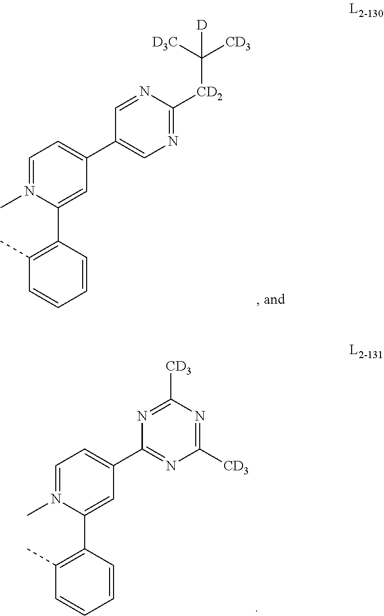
C1=C(C2=CN=C([CD2]C([CD3])([D3C])[D])N=C2)C=C(C2=C(C)C=CC=C2)N(C)=C1.C1=C(C2=NC([CD3])=NC([CD3])=N2)C=C(C2=C(C)C=CC=C2)N(C)=C1
